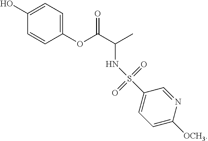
C1(O)=CC=C(OC(C(NS(C2=CC=C([OCH3])N=C2)(=O)=O)C)=O)C=C1
